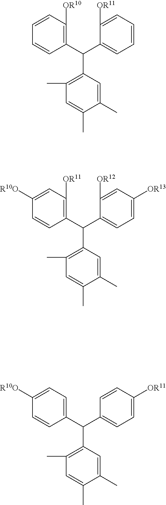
C1(C(C2=C([OR10])C=CC=C2)C2=C(C)C=C(C)C(C)=C2)=CC=CC=C1[OR11].C1(C(C2=C([OR11])C=C([R10O])C=C2)C2=C(C)C=C(C)C(C)=C2)=CC=C([OR13])C=C1[OR12].C1(C(C2=CC=C([R10O])C=C2)C2=C(C)C=C(C)C(C)=C2)=CC=C([OR11])C=C1
